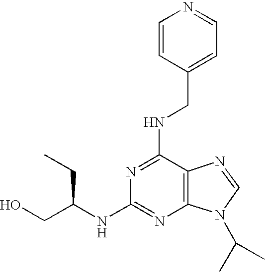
C12=C(C(NCC3=CC=NC=C3)=NC(NC(CO)CC)=N1)N=CN2C(C)C
